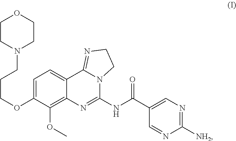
C1CN(CCCOC2=CC=C3C(=C2OC)N=C(NC(=O)C2=CN=C([NH2])N=C2)N2C3=NCC2)CCO1
